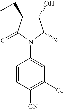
C1=CC([CN])=C(Cl)C=C1N1C(C)C(O)C(CC)C1=O
